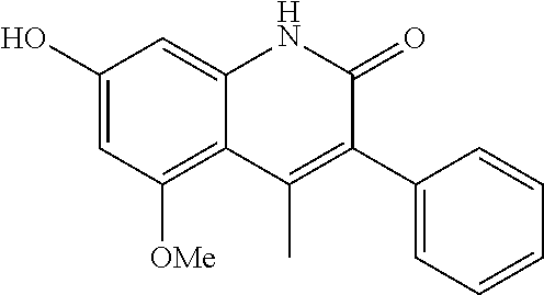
C1(O)=CC([OMe])=C2C(=C1)NC(=O)C(C1=CC=CC=C1)=C2C
